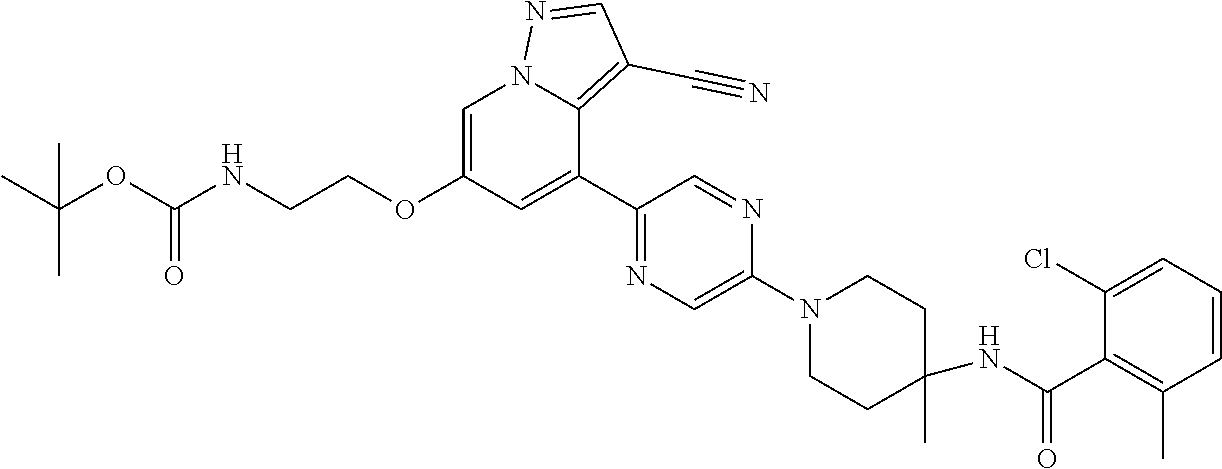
C1=C(OCCNC(OC(C)(C)C)=O)C=C(C2=NC=C(N3CCC(NC(C4=C(C)C=CC=C4Cl)=O)(C)CC3)N=C2)C2=C(C#N)C=NN12
